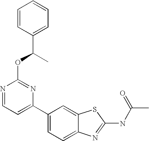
C1(C2=CC=C3C(=C2)SC(NC(C)=O)=N3)=CC=NC(OC(C)C2=CC=CC=C2)=N1
